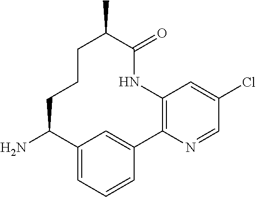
C12=C(N=CC(Cl)=C1)C1=CC(=CC=C1)C(N)CCCC(C)C(=O)N2
